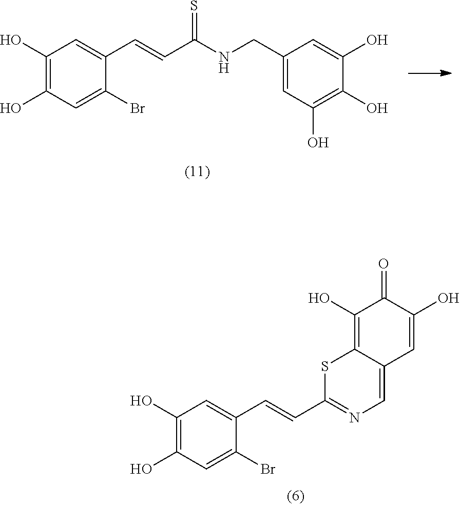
C1(O)=C(O)C=C(Br)C(C=CC(NCC2=CC(O)=C(O)C(O)=C2)=S)=C1.C1(O)=C(O)C=C(Br)C(C=CC2=NC=C3C(=C(O)C(=O)C(O)=C3)S2)=C1
